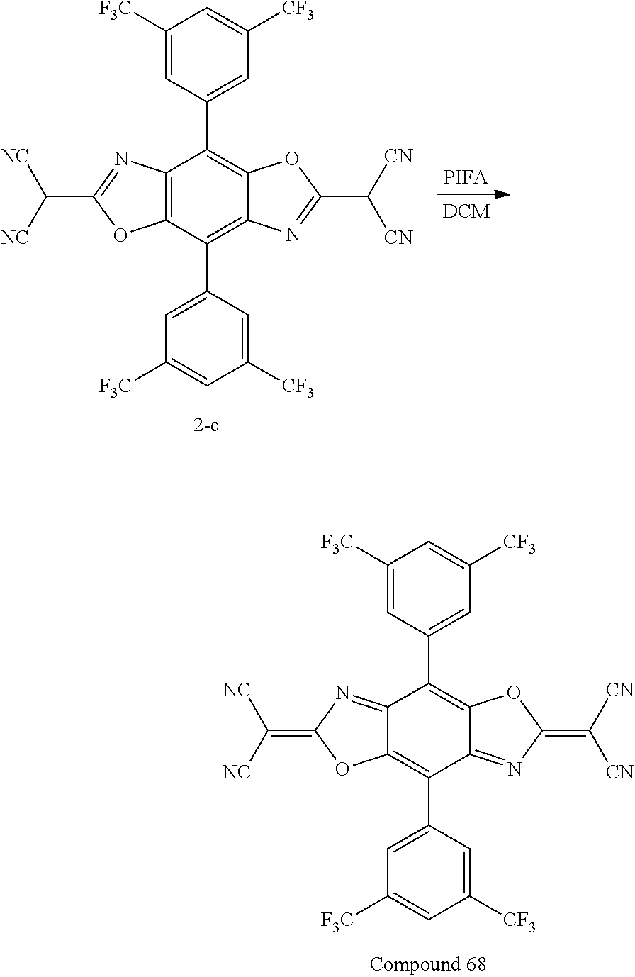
C12=C(C(C3=CC([F3C])=CC([CF3])=C3)=C3C(=C1C1=CC([CF3])=CC([F3C])=C1)OC(C([CN])[CN])=N3)OC(C([NC])[NC])=N2.[PIFA].C12=NC(=C([NC])[NC])OC1=C(C1=CC([F3C])=CC([CF3])=C1)C1=NC(=C([CN])[CN])OC1=C2C1=CC([CF3])=CC([F3C])=C1
